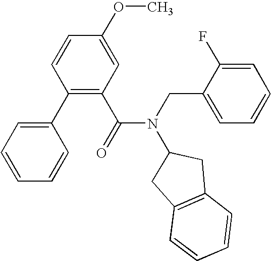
C1(C2=CC=CC=C2)=C(C(N(CC2=CC=CC=C2F)C2CC3=C(C2)C=CC=C3)=O)C=C(OC)C=C1
